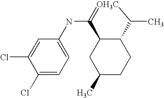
C1(NC2=[OH3C]C(C)C3C2CC(C)CC3)=CC=C(Cl)C(Cl)=C1
